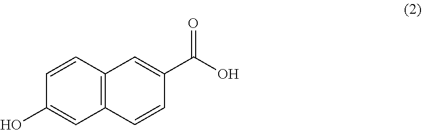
C12=C(C=CC(O)=C1)C=C(C(O)=O)C=C2
